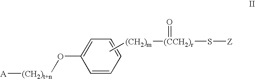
C1=CC=CC(O[(CH2)t+n][A])=C1.C[(CH2)m][(CCH2)r](S[Z])=O
